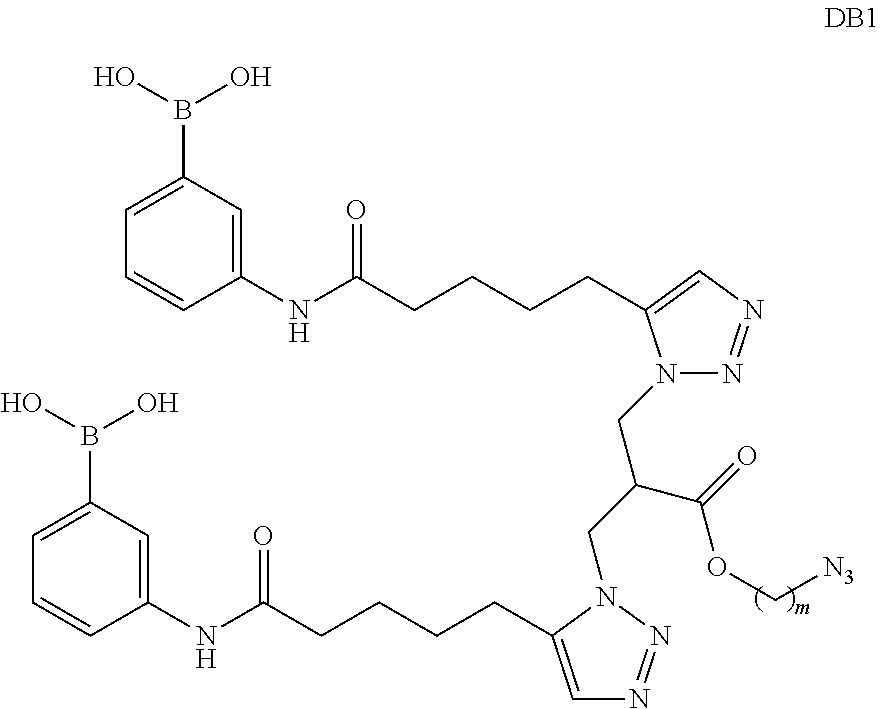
N1(CC(CN2N=NC=C2CCCCC(NC2=CC(B(O)O)=CC=C2)=O)C(=O)OC[N3])N=NC=C1CCCCC(NC1=CC(B(O)O)=CC=C1)=O
